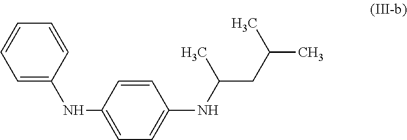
C1=CC=C(NC2=CC=C(NC(CC(C)C)C)C=C2)C=C1
